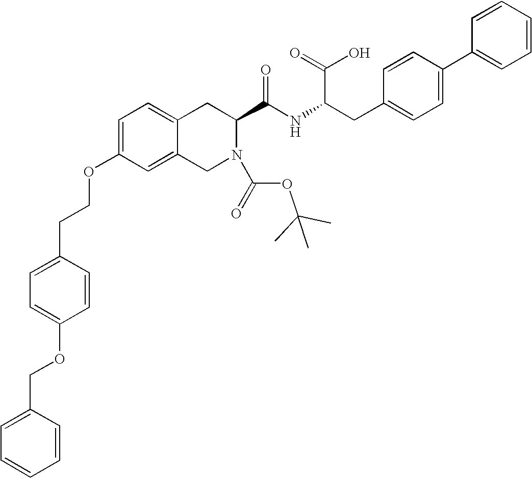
C12=CC=C(OCCC3=CC=C(OCC4=CC=CC=C4)C=C3)C=C1CN(C(=O)OC(C)(C)C)C(C(NC(CC1=CC=C(C3=CC=CC=C3)C=C1)C(=O)O)=O)C2
